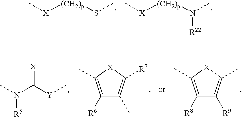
C[X][(CH2)p]SC.C[X][(CH2)p]N(C)[R22].CN(C([Y]C)=[X])[R5].C1([R6])=C(C)[X]C([R7])=C1C.C1([R8])=C(C)[X]C(C)=C1[R9]
